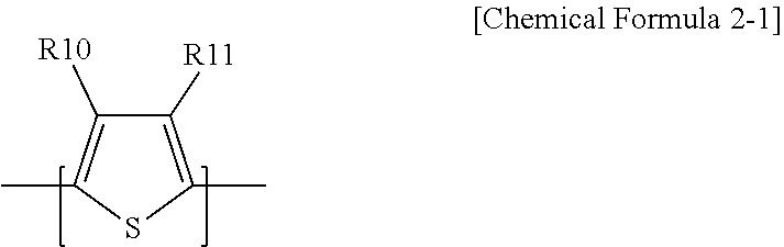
C1([R11])=C(C)SC(C)=C1[R10]
